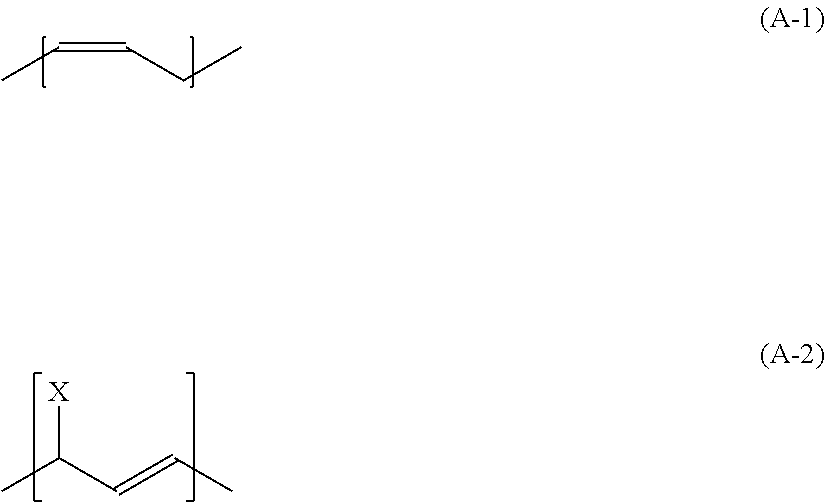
CC=CCC.CC(C=CC)[X]
